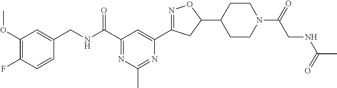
C1(OC)=C(F)C=CC(CNC(C2=NC(C)=NC(C3=NOC(C4CCN(C(CNC(C)=O)=O)CC4)C3)=C2)=O)=C1
